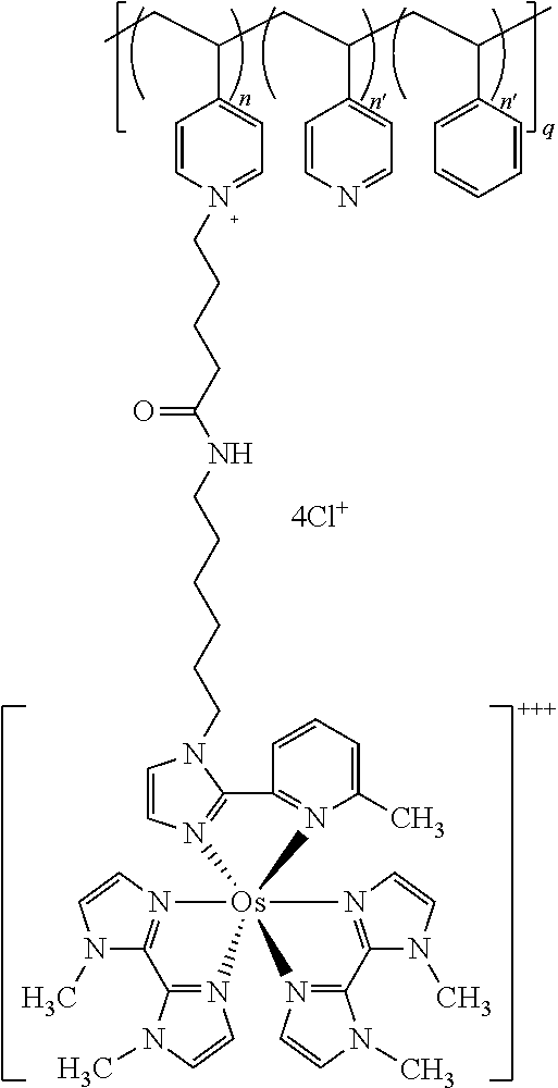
CCC(C1=CC=N(CCCCC(NCCCCCCN2C=CN3=C2C2=N(C(C)=CC=C2)[Os]324(N3=C(N(C)C=C3)C3=N2C=CN3C)N2=C(N(C)C=C2)C2=N4C=CN2C)=O)C=C1)CC(C1=CC=NC=C1)CC(C1=CC=CC=C1)C
